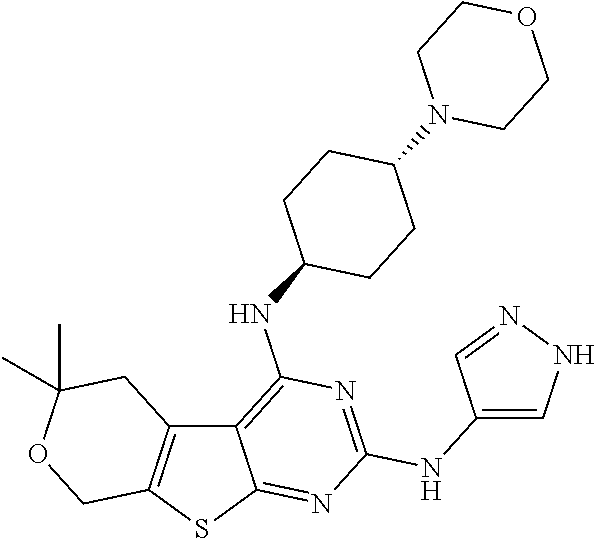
C12=C(SC3=NC(NC4=CNN=C4)=NC(NC4CCC(N5CCOCC5)CC4)=C13)COC(C)(C)C2
